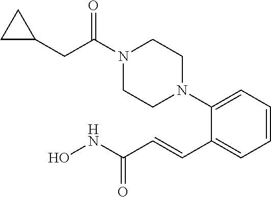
C1=CC=C(N2CCN(C(CC3CC3)=O)CC2)C(C=CC(NO)=O)=C1
